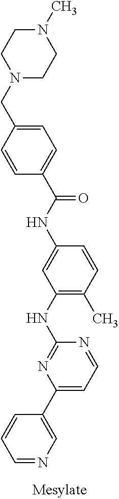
N1(CC2=CC=C(C(NC3=CC(NC4=NC(C5=CN=CC=C5)=CC=N4)=C(C)C=C3)=O)C=C2)CCN(C)CC1
